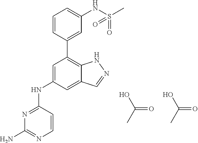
OC(=O)C.N1=C(NC2=CC(C3=CC(NS(=O)(C)=O)=CC=C3)=C3C(=C2)C=NN3)C=CN=C1N.OC(=O)C
